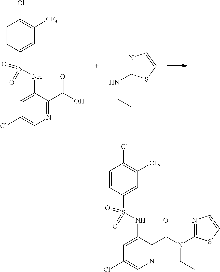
N1=C(C(O)=O)C(NS(C2=CC([CF3])=C(Cl)C=C2)(=O)=O)=CC(Cl)=C1.N(CC)C1=NC=CS1.N1=C(C(N(CC)C2=NC=CS2)=O)C(NS(C2=CC([CF3])=C(Cl)C=C2)(=O)=O)=CC(Cl)=C1
